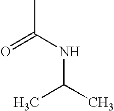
C(C)(NC(C)C)=O
